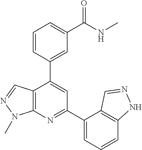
C12=C(N=C(C3=CC=CC4=C3C=NN4)C=C1C1=CC(C(NC)=O)=CC=C1)N(C)N=C2
